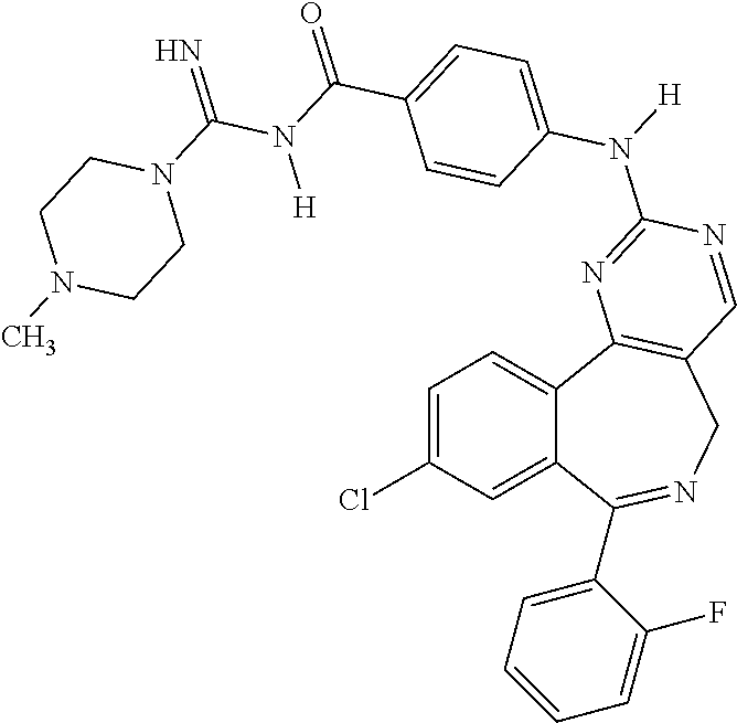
C1=C(Cl)C=C2C(=C1)C1=C(CN=C2C2=CC=CC=C2F)C=NC(N([H])C2=CC=C(C(N(C(N3CCN(C)CC3)=N)[H])=O)C=C2)=N1
